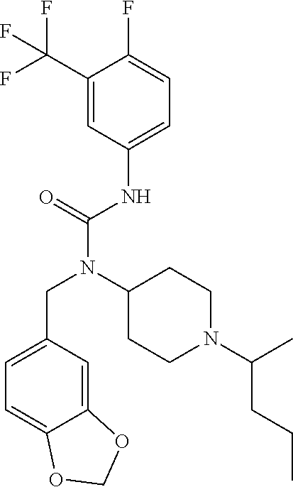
C1=C(CN(C(NC2=CC=C(F)C(C(F)(F)F)=C2)=O)C2CCN(C(CCC)C)CC2)C=C2C(=C1)OCO2
